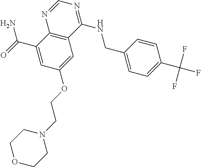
C1(C(=O)N)=CC(OCCN2CCOCC2)=CC2=C1N=CN=C2NCC1=CC=C(C(F)(F)F)C=C1
